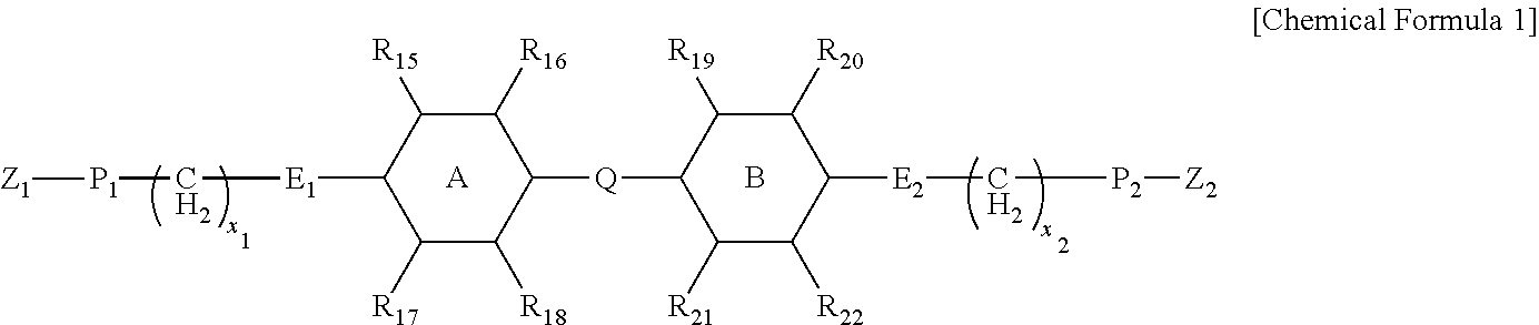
[A].C1([R17])C([R18])C([Q]C2C([R21])C([R22])C([E2]C[P2][Z2])C([R20])C2[R19])C([R16])C([R15])C1[E1]C[P1][Z1].B
